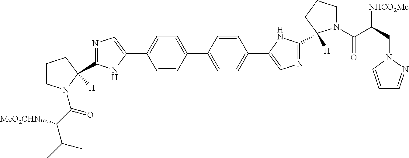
N1=C(C2([H])N(C(C(C(C)C)[MeO2CHN])=O)CCC2)NC(C2=CC=C(C3=CC=C(C4=CN=C(C5([H])N(C(C(CN6C=CC=N6)[NHCO2Me])=O)CCC5)N4)C=C3)C=C2)=C1
